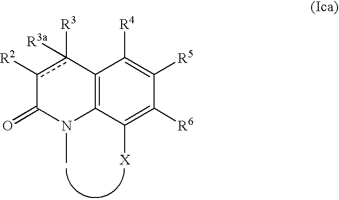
C12=C(C([X])=C([R6])C([R5])=C1[R4])N(C)C(=O)c([R2])c2([R3])[R3a]
